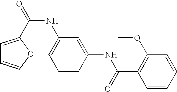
C1=C(C(NC2=CC=CC(NC(=O)C3=C(OC)C=CC=C3)=C2)=O)OC=C1
